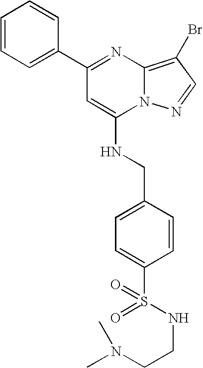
C1(C2=NC3=C(Br)C=NN3C(NCC3=CC=C(S(=O)(NCCN(C)C)=O)C=C3)=C2)=CC=CC=C1
